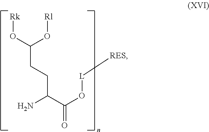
NC(C(O[L][RES])=O)CCC(O[Rk])O[Rl]
